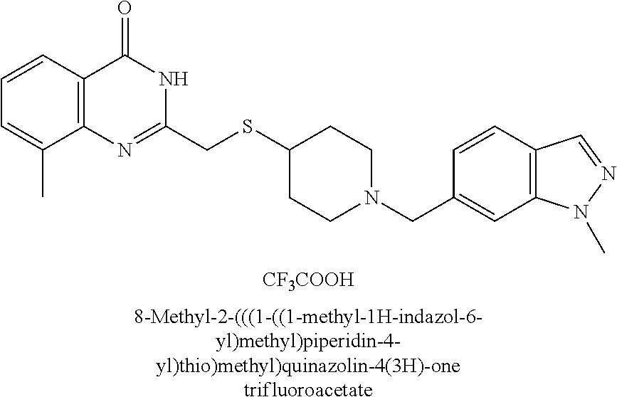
C1=C(C)C2=C(C=C1)C(=O)NC(CSC1CCN(CC3=CC4=C(C=C3)C=NN4C)CC1)=N2.[CF3COOH].[8-Methyl-2-(((1-((1-methyl-1H-indazol-6-yl)methyl)piperidin-4-yl)thio)methyl)quinazolin-4(3H)-onetrifluoroacetate]
